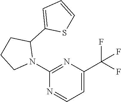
C1=C(C(F)(F)F)N=C(N2C(C3=CC=CS3)CCC2)N=C1
